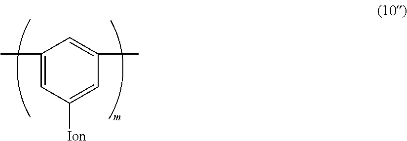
C1(C)=CC([Ion])=CC(C)=C1
